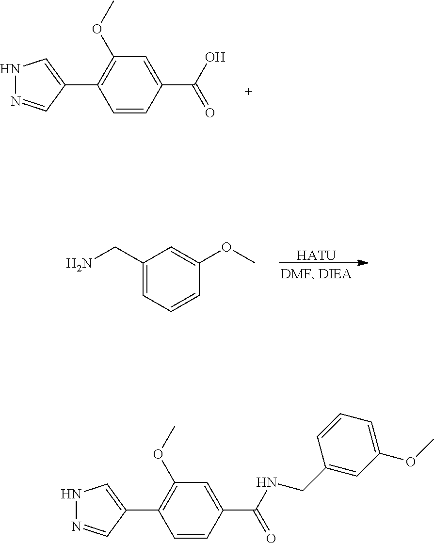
C1(OC)=C(C2=CNN=C2)C=CC(C(O)=O)=C1.[HATU].C1(CN)=CC=CC(OC)=C1.C1(OC)=C(C2=CNN=C2)C=CC(C(NCC2=CC(OC)=CC=C2)=O)=C1
